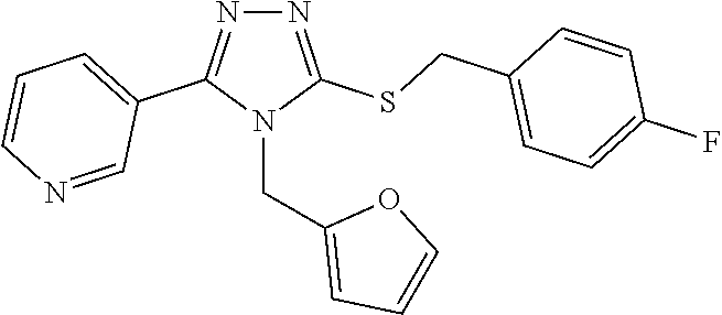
N1=C(SCC2=CC=C(F)C=C2)N(CC2=CC=CO2)C(C2=CC=CN=C2)=N1
